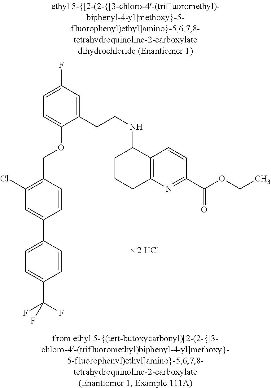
C1(C2=CC(Cl)=C(COC3=CC=C(F)C=C3CCNC3CCCC4=C3C=CC(C(OCC)=O)=N4)C=C2)=CC=C(C(F)(F)F)C=C1.[ 2 HCl]
